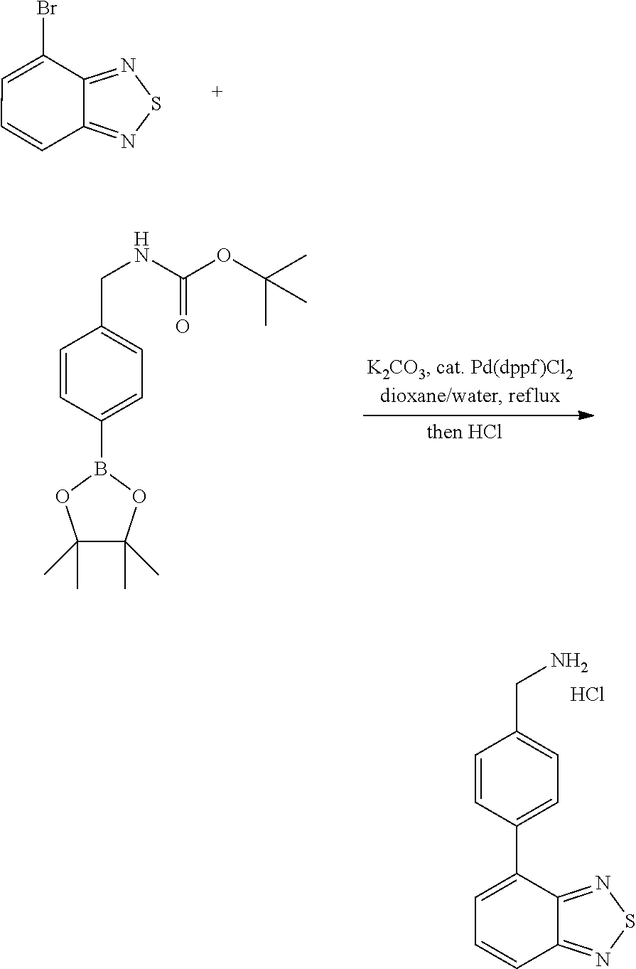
C12=NSN=C1C=CC=C2Br.CC(OC(NCC1=CC=C(B2OC(C)(C)C(C)(C)O2)C=C1)=O)(C)C.C12=NSN=C1C(C1=CC=C(CN)C=C1)=CC=C2.Cl
